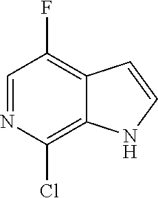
C1=NC(Cl)=C2C(=C1F)C=CN2
